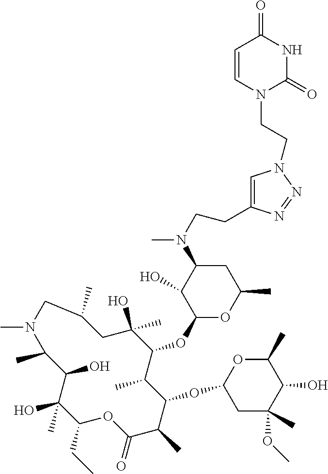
C1(CC)C(C)(O)C(O)C(C)N(C)CC(C)CC(O)(C)C(OC2OC(C)CC(N(C)CCC3=CN(CCN4C(=O)NC(=O)C=C4)N=N3)C2O)C(C)C(OC2CC(C)(OC)C(O)C(C)O2)C(C)C(=O)O1
